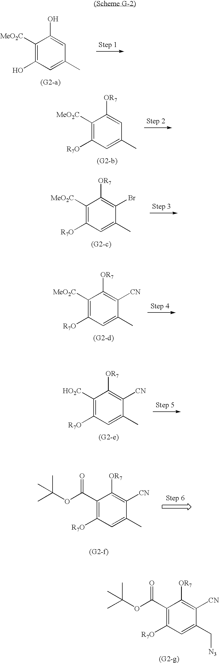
C1([MeO2C])=C(O)C=C(C)C=C1O.C1(C(OC(C)(C)C)=O)=C([R7O])C=C(C[N3])C([CN])=C1[OR7].C1([MeO2C])=C([R7O])C=C(C)C=C1[OR7].C1([MeO2C])=C([R7O])C=C(C)C(Br)=C1[OR7].C1([MeO2C])=C([R7O])C=C(C)C([CN])=C1[OR7].C1([HO2C])=C([R7O])C=C(C)C([CN])=C1[OR7].C1(C(OC(C)(C)C)=O)=C([R7O])C=C(C)C([CN])=C1[OR7]
